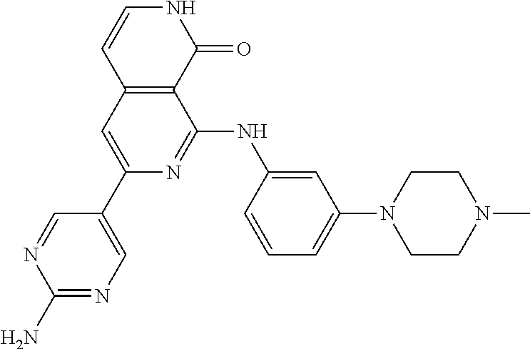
N1C=CC2=C(C1=O)C(NC1=CC(N3CCN(C)CC3)=CC=C1)=NC(C1=CN=C(N)N=C1)=C2
